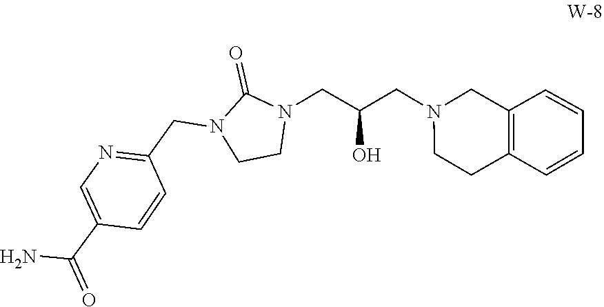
C12=C(CN(CC(CN3C(=O)N(CC4=NC=C(C(N)=O)C=C4)CC3)O)CC1)C=CC=C2
